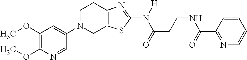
C1(OC)=C(OC)N=CC(N2CC3=C(CC2)N=C(N([H])C(=O)CCNC(C2=NC=CC=C2)=O)S3)=C1
